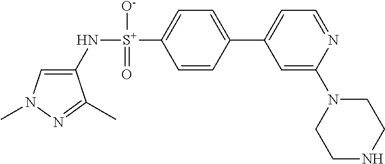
C1=C(N[S+](C2=CC=C(C3=CC=NC(N4CCNCC4)=C3)C=C2)([O-])=O)C(C)=NN1C
